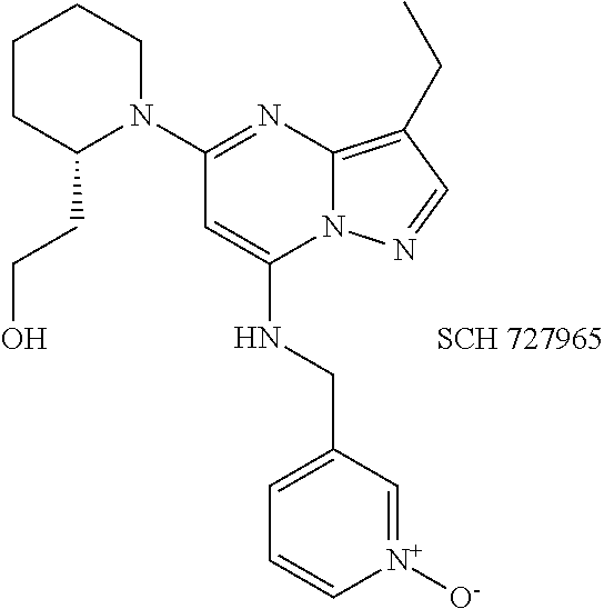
C1CC(CCO)N(C2=NC3=C(CC)C=NN3C(NCC3=CC=C[N+]([O-])=C3)=C2)CC1.[SCH 727965]
